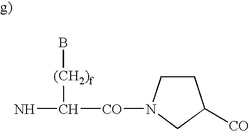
NC([CO]N1CCC([CO])C1)[(CH2)f]B
